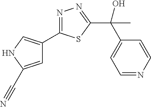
C1=C(C#N)NC=C1C1=NN=C(C(C)(C2=CC=NC=C2)O)S1
